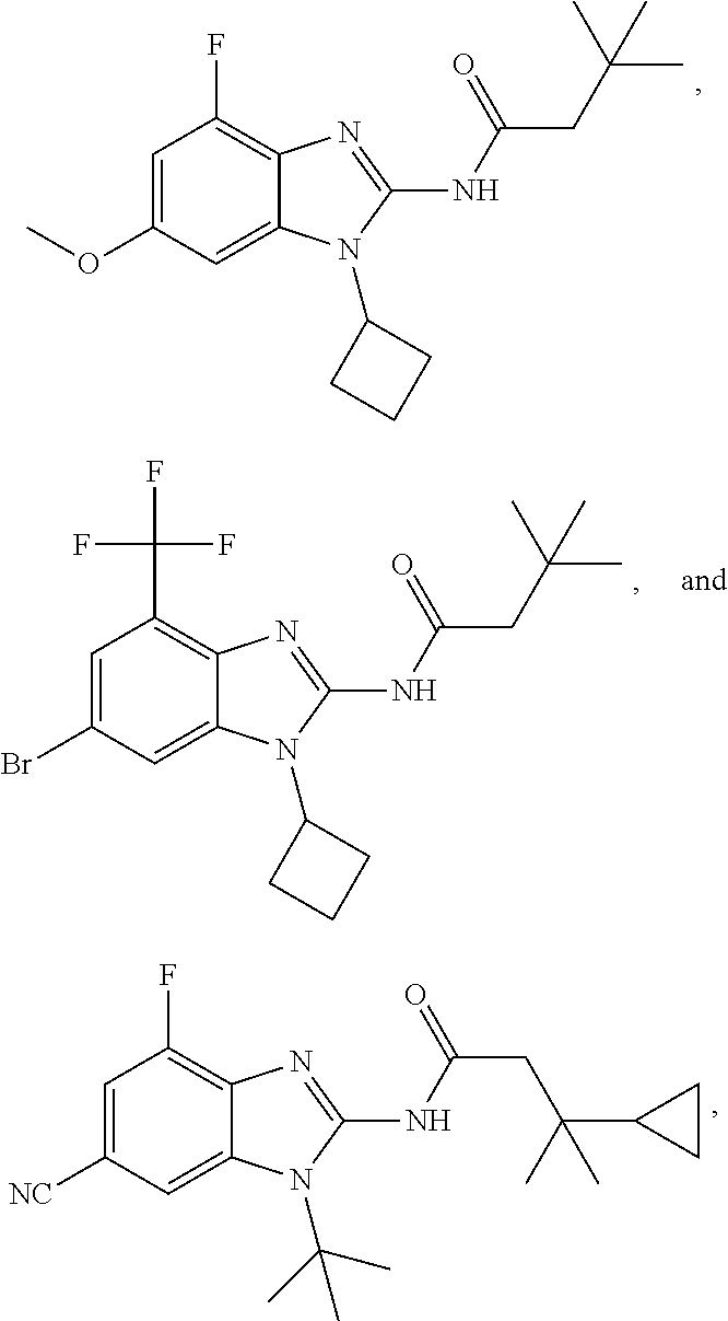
C1=C(OC)C=C2C(=C1F)N=C(NC(CC(C)(C)C)=O)N2C1CCC1.C1=C([NC])C=C2C(=C1F)N=C(NC(CC(C)(C1CC1)C)=O)N2C(C)(C)C.C1=C(Br)C=C2C(=C1C(F)(F)F)N=C(NC(CC(C)(C)C)=O)N2C1CCC1
